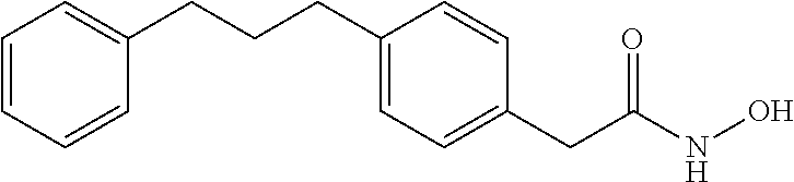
C(CCC1=CC=C(CC(NO)=O)C=C1)C1=CC=CC=C1
